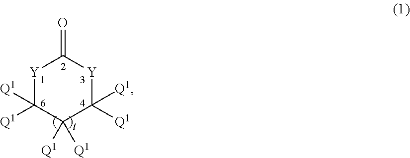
[Y]1C([Q1])([Q1])C([Q1])([Q1])C([Q1])([Q1])[Y]C1=O
